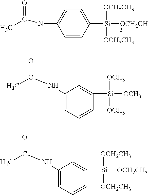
C1([Si]([OCH2CH3])([OCH2CH3])[OCH2CH3])=CC=C(NC(=O)C)C=C1.C1([Si]([OCH3])([OCH3])[OCH3])=CC(NC(C)=O)=CC=C1.C1([Si]([OCH2CH3])([OCH2CH3])[OCH2CH3])=CC(NC(C)=O)=CC=C1
